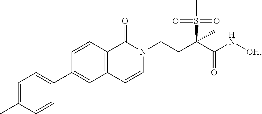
CC1=CC=C(C2=CC3=C(C=C2)C(=O)N(CCC(C(N[OH])=O)(S(C)(=O)=O)C)C=C3)C=C1
